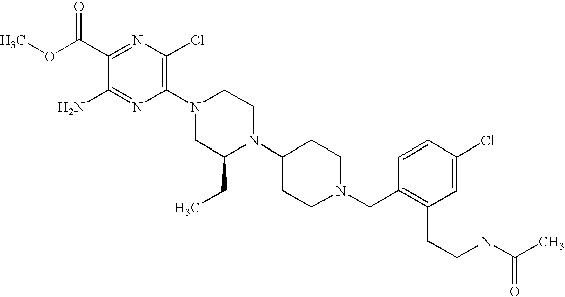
C1(C(OC)=O)=NC(Cl)=C(N2CC(CC)N(C3CCN(CC4=C(CCNC(C)=O)C=C(Cl)C=C4)CC3)CC2)N=C1N
